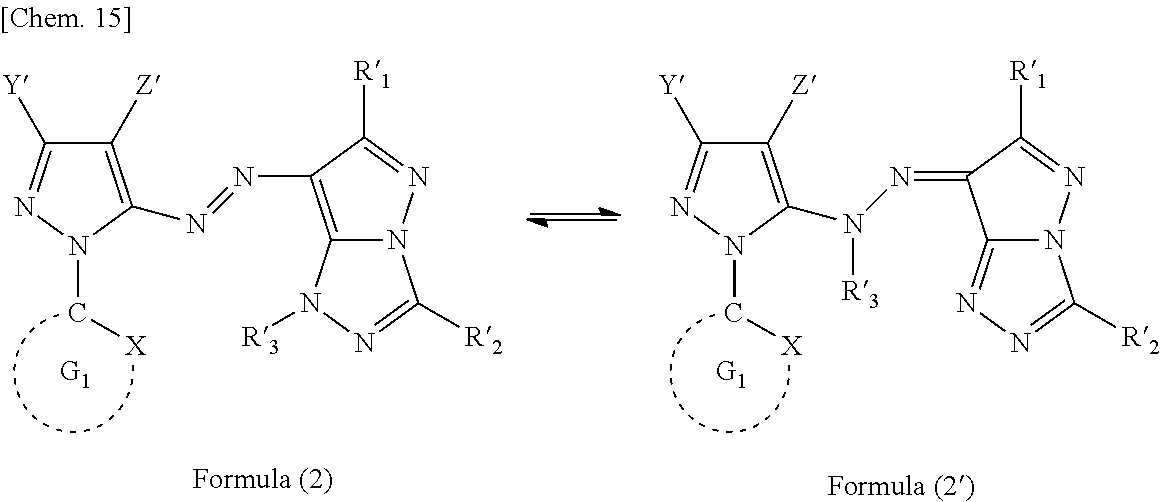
C12=C(N=NC3=C([Z])C([Y])=NN3C[X])C([R1])=NN1C([R2])=NN2[R3].C12=NN=C([R2])N1N=C([R1])C2=NN(C1=C([Z])C([Y])=NN1C[X])[R3]
